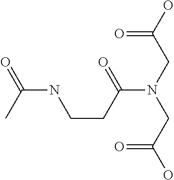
N(CCC(N(CC(O)=O)CC(O)=O)=O)C(=O)C
